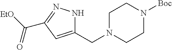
N1C(CN2CCN([Boc])CC2)=CC(C([EtO])=O)=N1
